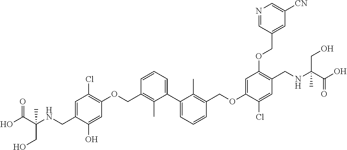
C1=C(CNC(C(O)=O)(C)CO)C(O)=CC(OCC2=C(C)C(C3=CC=CC(COC4=CC(OCC5=CC([CN])=CN=C5)=C(CNC(C(O)=O)(CO)C)C=C4Cl)=C3C)=CC=C2)=C1Cl
